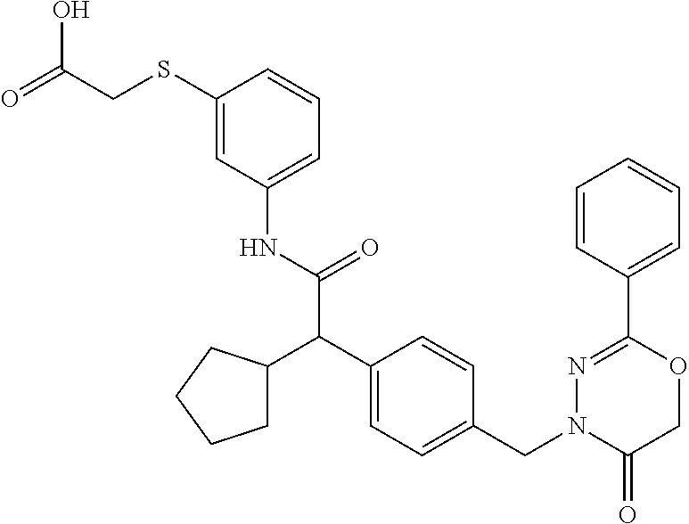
C1(NC(=O)C(C2=CC=C(CN3C(=O)COC(C4=CC=CC=C4)=N3)C=C2)C2CCCC2)=CC=CC(SCC(O)=O)=C1
